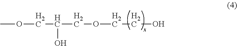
COCC(O)COCCO
